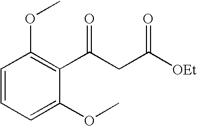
C(CC([OEt])=O)(=O)C1=C(OC)C=CC=C1OC
